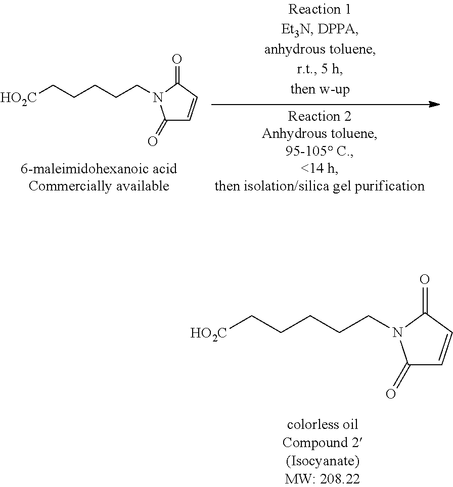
C1(=O)C=CC(=O)N1CCCCC[HO2C].C1(=O)C=CC(=O)N1CCCCC[HO2C]
